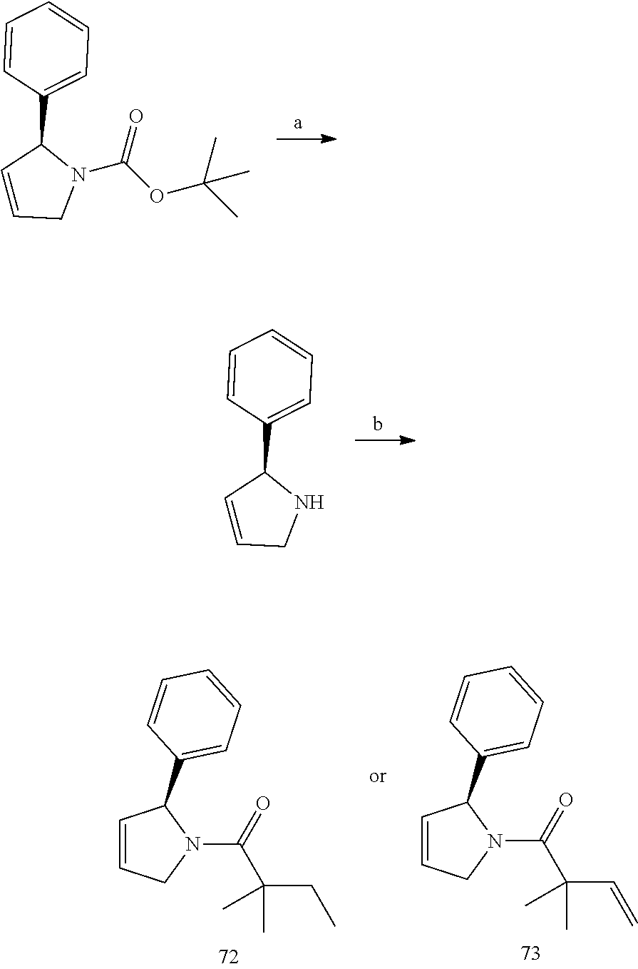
O=C(OC(C)(C)C)N1C(C2=CC=CC=C2)C=CC1.N1C(C2=CC=CC=C2)C=CC1.C(N1C(C2=CC=CC=C2)C=CC1)(=O)C(CC)(C)C.C(N1C(C2=CC=CC=C2)C=CC1)(=O)C(C=C)(C)C
